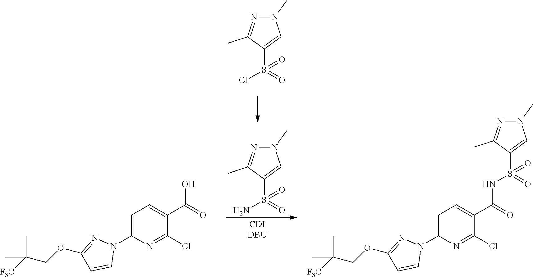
N1(C)N=C(C)C(S(=O)(=O)Cl)=C1.N1(C)N=C(C)C(S(=O)(=O)N)=C1.N1(C2=CC=C(C(=O)O)C(Cl)=N2)N=C(OCC([F3C])(C)C)C=C1.N1(C2=CC=C(C(=O)NS(C3=CN(C)N=C3C)(=O)=O)C(Cl)=N2)N=C(OCC([F3C])(C)C)C=C1
